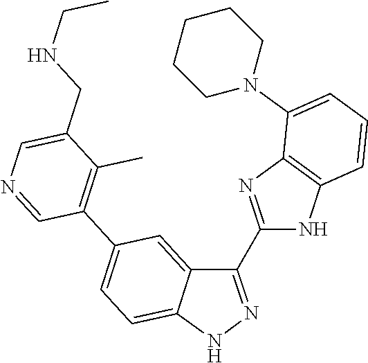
C1(CNCC)=CN=CC(C2=CC=C3C(=C2)C(C2=NC4=C(N2)C=CC=C4N2CCCCC2)=NN3)=C1C
